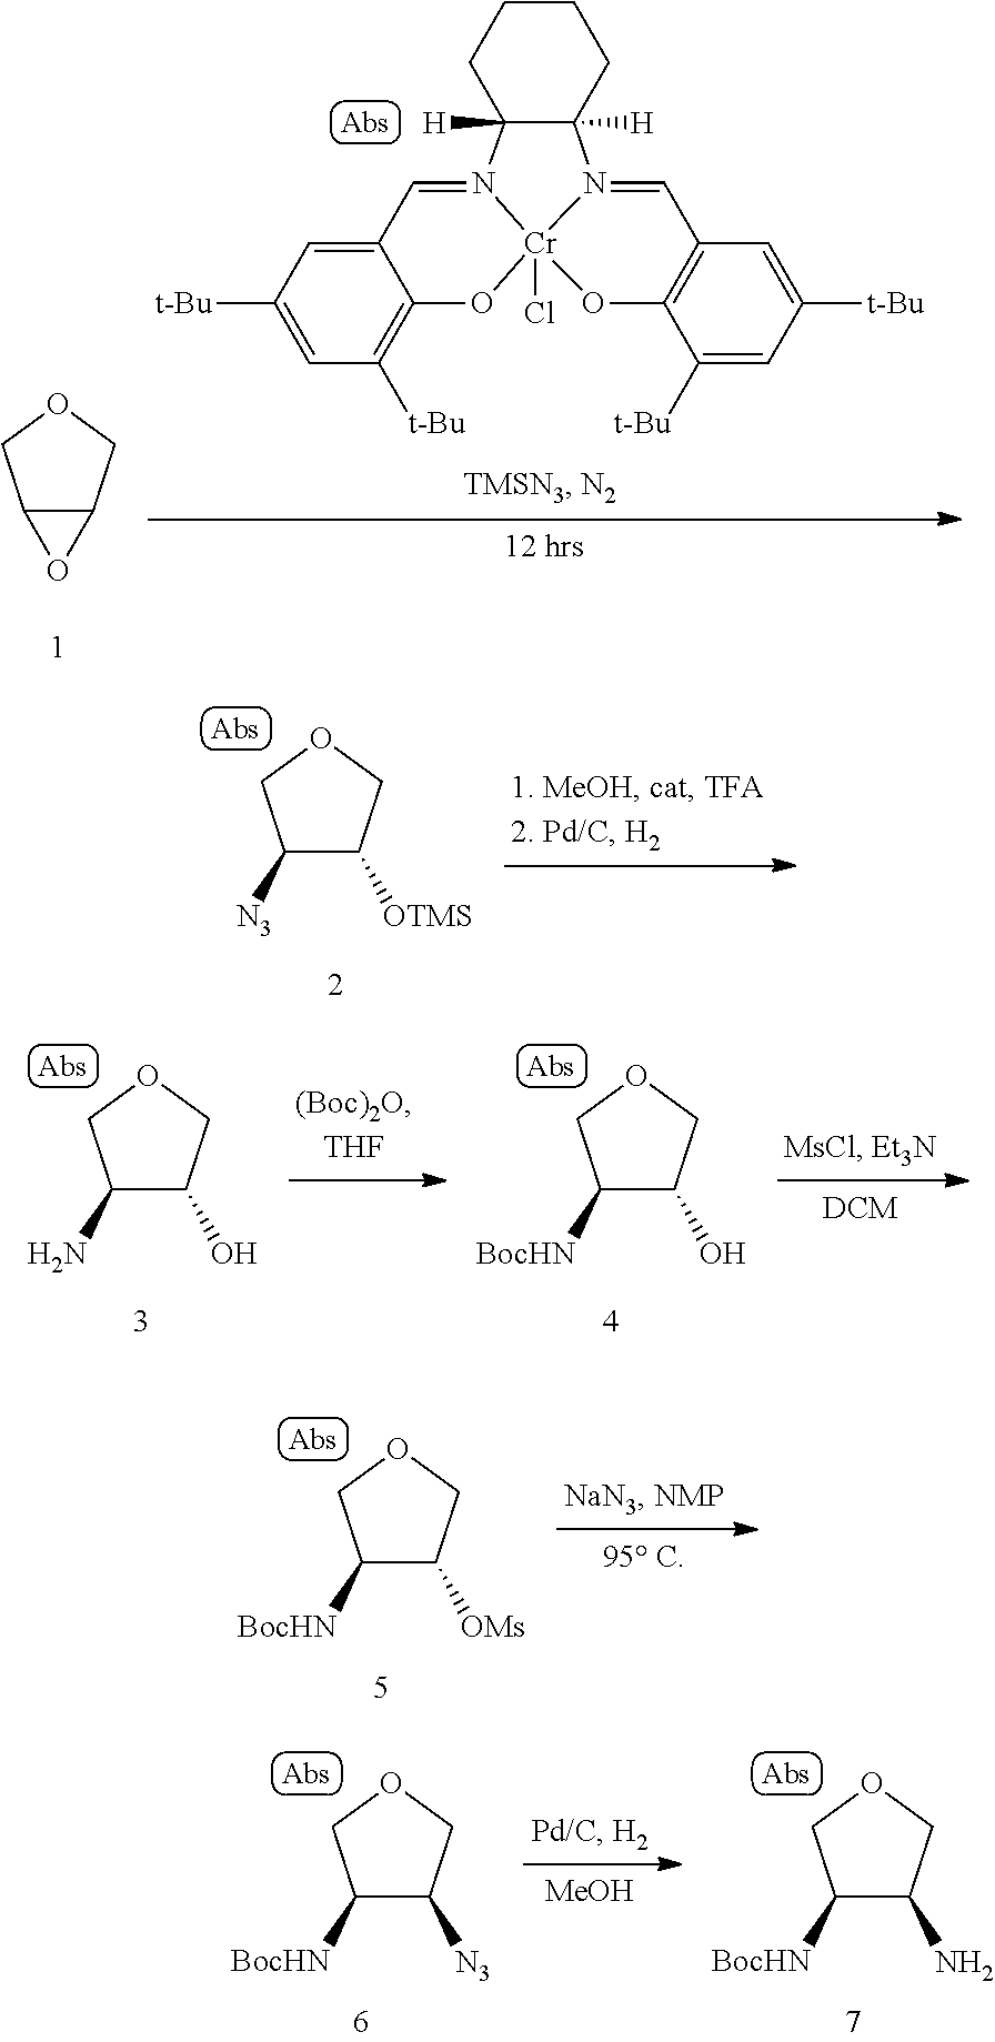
C1=C([t-Bu])C=C2C(=C1[t-Bu])O[Cr]13(Cl)OC4=C(C=N1C1([H])C([H])(CCCC1)N3=C2)C=C([t-Bu])C=C4[t-Bu].C12C(COC1)O2.C1([N3])C([OTMS])COC1.C1(N)C(O)COC1.C1([BocHN])C(O)COC1.C1([BocHN])C([OMs])COC1.C1([BocHN])C([N3])COC1.[MeOH].C1([BocHN])C(N)COC1
